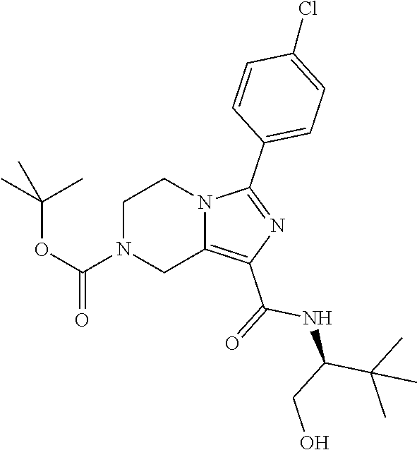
C1N(C(OC(C)(C)C)=O)CC2=C(C(=O)NC(C(C)(C)C)CO)N=C(C3=CC=C(Cl)C=C3)N2C1
